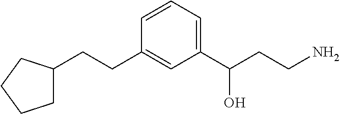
C(CC1=CC(C(CCN)O)=CC=C1)C1CCCC1
